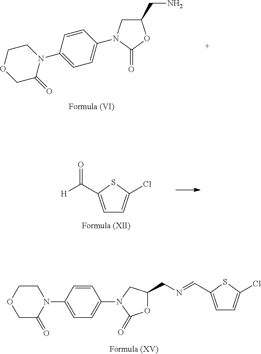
C1C(=O)N(C2=CC=C(N3C(=O)OC(CN=CC4=CC=C(Cl)S4)C3)C=C2)CCO1.C1=C(C([H])=O)SC(Cl)=C1.C1C(=O)N(C2=CC=C(N3CC(CN)OC3=O)C=C2)CCO1
